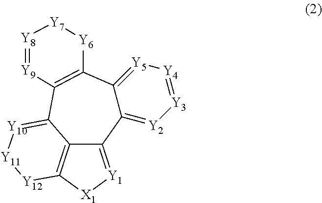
C12=[Y2][Y3]=[Y4][Y5]=C1C1=C(C3=[Y10][Y11][Y12]C4=C3C2=[Y1][X1]4)[Y9]=[Y8][Y7][Y6]1
